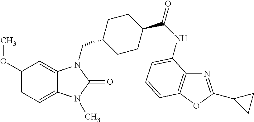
C1(OC)=CC=C2C(=C1)N(CC1CCC(C(NC3=CC=CC4=C3N=C(C3CC3)O4)=O)CC1)C(=O)N2C
